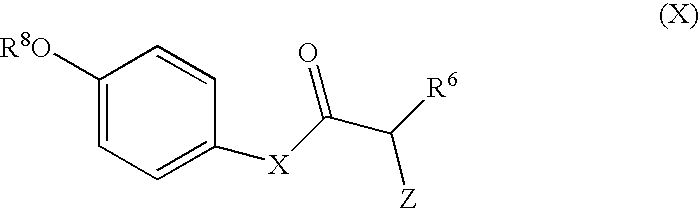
C1([R8O])=CC=C([X]C(C([R6])[Z])=O)C=C1
